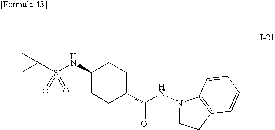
C1(NS(C(C)(C)C)(=O)=O)CCC(C(NN2CCC3=C2C=CC=C3)=O)CC1
